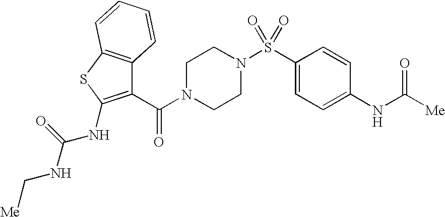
C1(C(=O)N2CCN(S(C3=CC=C(NC([Me])=O)C=C3)(=O)=O)CC2)=C(NC(NC[Me])=O)SC2=C1C=CC=C2
